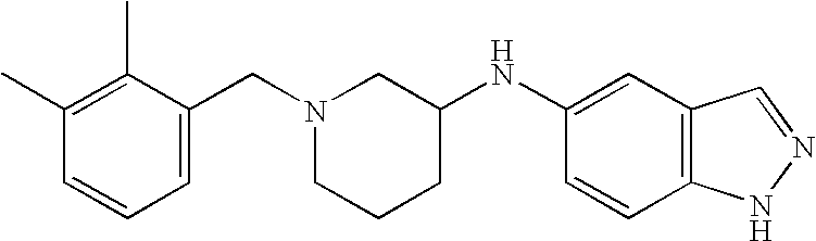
C1(C)=C(C)C(CN2CCCC(NC3=CC4=C(C=C3)NN=C4)C2)=CC=C1
